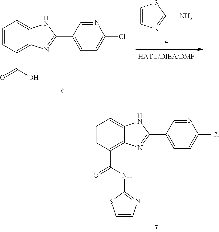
C1=CC(C(=O)NC2=NC=CS2)=C2C(=C1)NC(C1=CC=C(Cl)N=C1)=N2.C1=CC(C(=O)O)=C2C(=C1)NC(C1=CC=C(Cl)N=C1)=N2.C1=CN=C(N)S1
